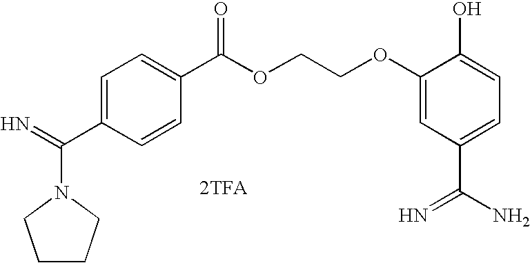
[2TFA].N1(C(=N)C2=CC=C(C(OCCOC3=CC(C(N)=N)=CC=C3O)=O)C=C2)CCCC1
